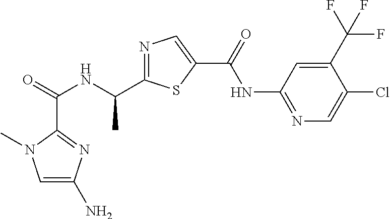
C(=O)(NC(C1=NC=C(C(NC2=NC=C(Cl)C(C(F)(F)F)=C2)=O)S1)C)C1=NC(N)=CN1C
